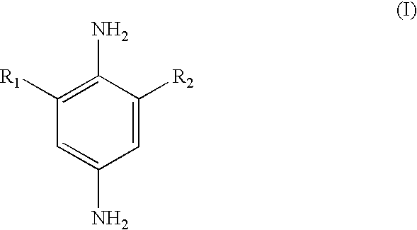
C1([R1])=C(N)C([R2])=CC(N)=C1
